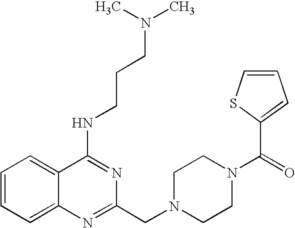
C1=CC=C2C(=C1)C(NCCCN(C)C)=NC(CN1CCN(C(=O)C3=CC=CS3)CC1)=N2
